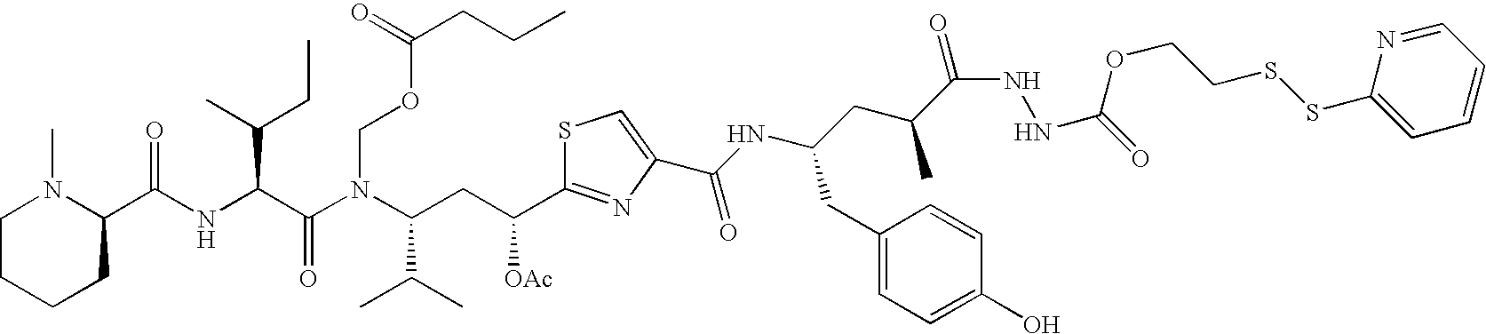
C1CCCC(C(NC(C(N(C(CC(C2=NC(C(NC(CC(C(NNC(=O)OCCSSC3=CC=CC=N3)=O)C)CC3=CC=C(O)C=C3)=O)=CS2)[OAc])C(C)C)COC(CCC)=O)=O)C(CC)C)=O)N1C
